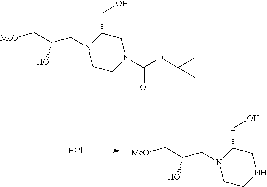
N1(CC(C[MeO])O)CCNCC1CO.Cl.N1(CC(C[MeO])O)CCN(C(OC(C)(C)C)=O)CC1CO
